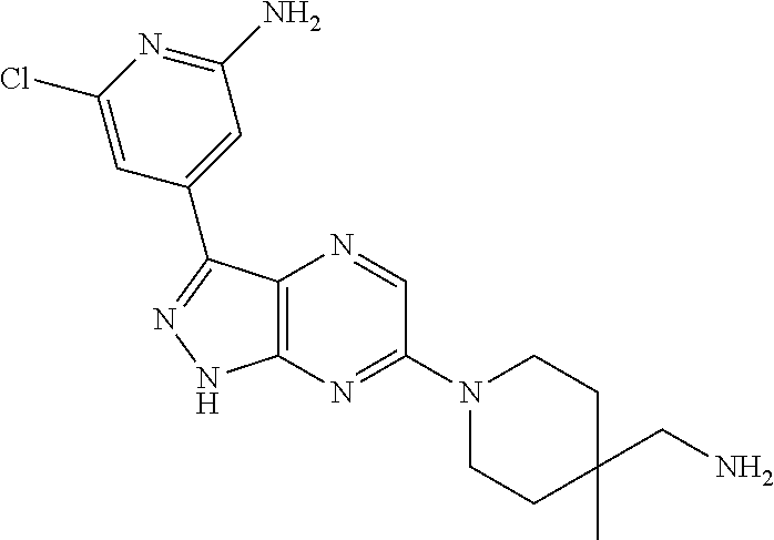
C12=C(N=C(N3CCC(C)(CN)CC3)C=N1)NN=C2C1=CC(N)=NC(Cl)=C1
